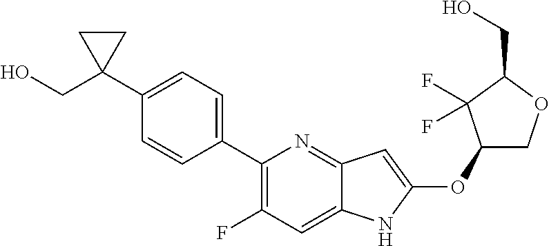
C1(OC2=CC3=NC(C4=CC=C(C5(CO)CC5)C=C4)=C(F)C=C3N2)COC(CO)C1(F)F
